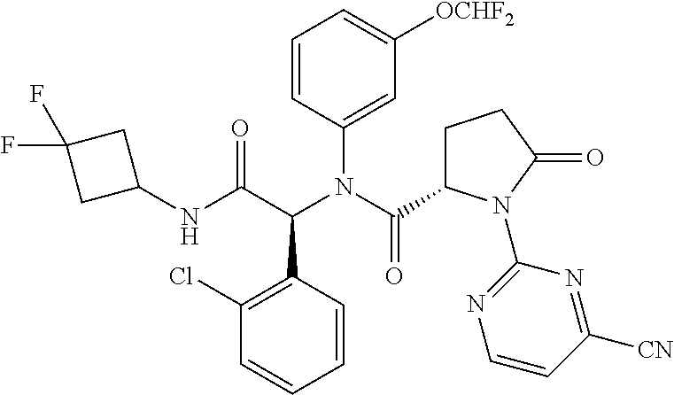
C1=CC(N(C(C2CCC(=O)N2C2=NC=CC([CN])=N2)=O)C(C(NC2CC(F)(F)C2)=O)C2=C(Cl)C=CC=C2)=CC([OCHF2])=C1
